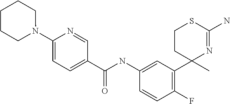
C1=C(NC(C2=CC=C(N3CCCCC3)N=C2)=O)C=CC(F)=C1C1(C)N=C(N)SCC1
